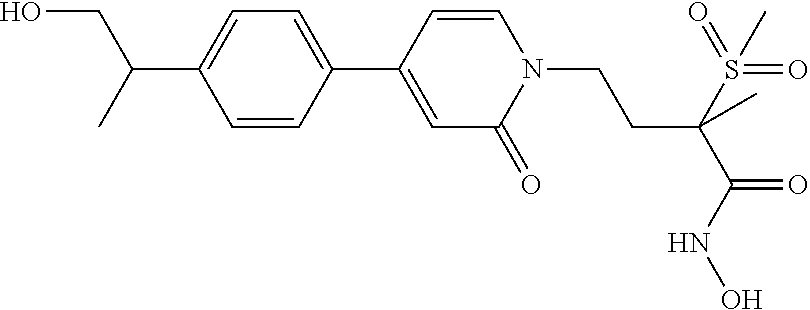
C1=CC(C2=CC=C(C(CO)C)C=C2)=CC(=O)N1CCC(S(=O)(=O)C)(C(=O)NO)C
